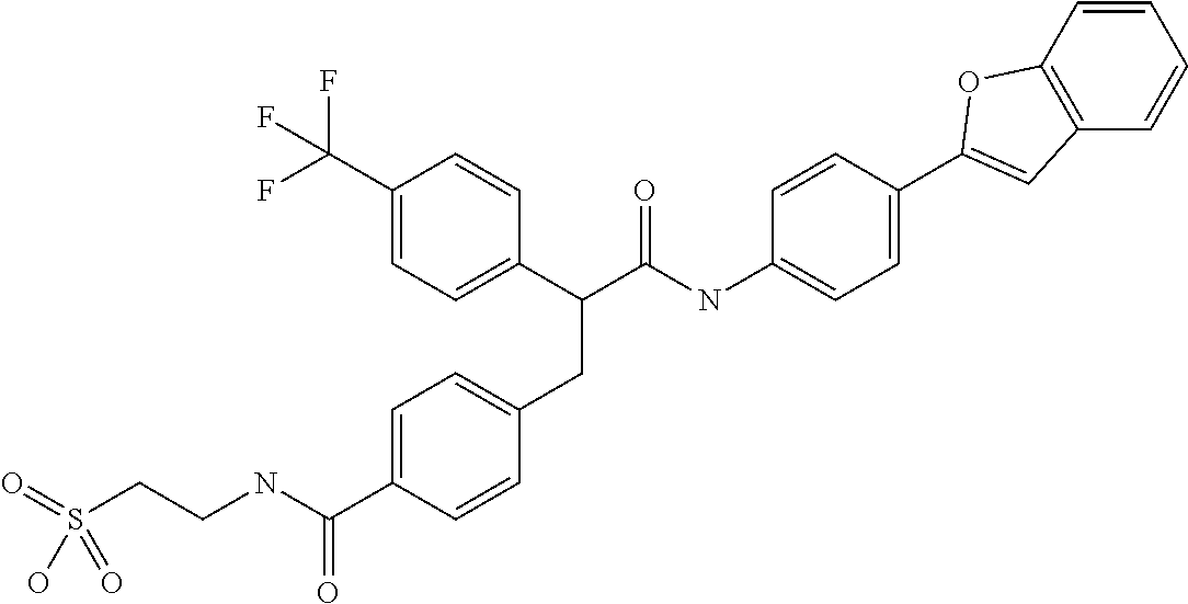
C1=C(C(NCCS(=O)(=O)O)=O)C=CC(CC(C2=CC=C(C(F)(F)F)C=C2)C(NC2=CC=C(C3=CC4=C(C=CC=C4)O3)C=C2)=O)=C1
